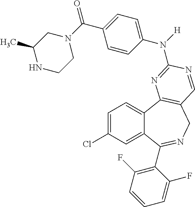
C1=C(Cl)C=C2C(=C1)C1=C(CN=C2C2=C(F)C=CC=C2F)C=NC(N(C2=CC=C(C(=O)N3CC(C)NCC3)C=C2)[H])=N1
